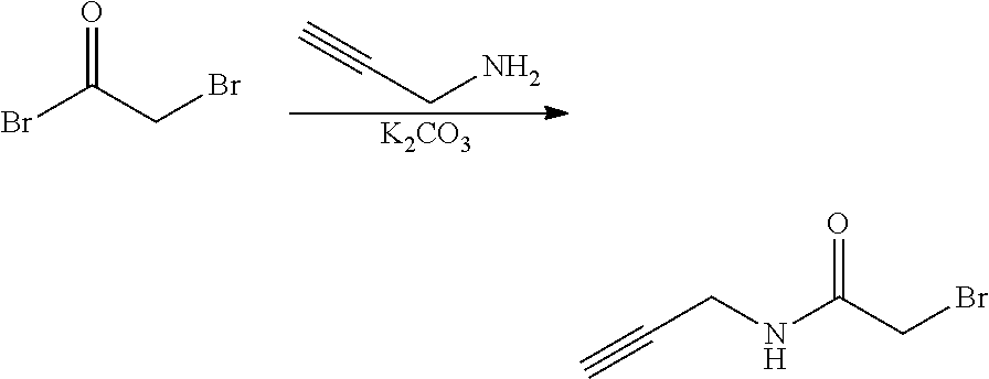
BrC(CBr)=O.C(N)C#C.[K2CO3].C(CNC(CBr)=O)#C
